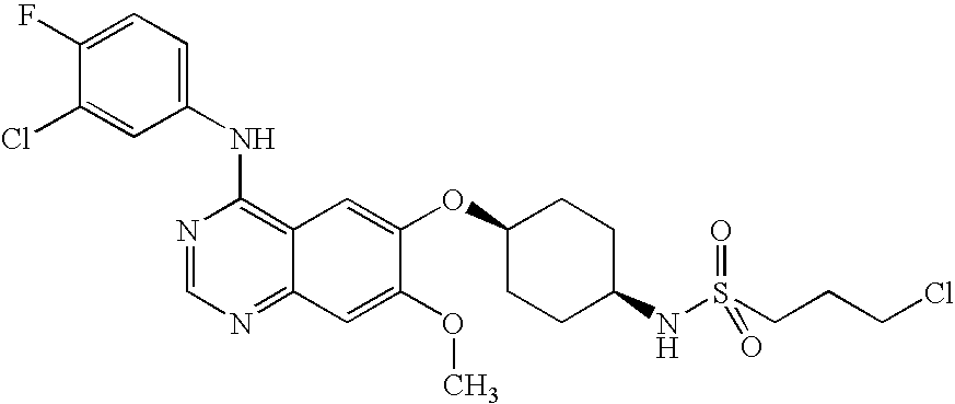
N1=CN=C2C(=C1NC1=CC=C(F)C(Cl)=C1)C=C(OC1CCC(NS(CCCCl)(=O)=O)CC1)C(OC)=C2
